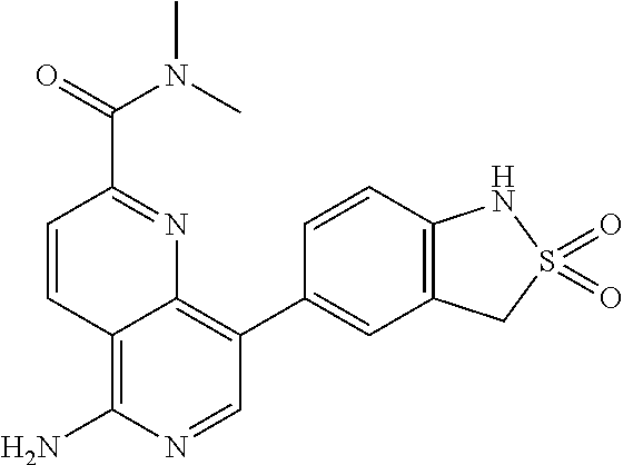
C1=CC2=C(N)N=CC(C3=CC4=C(C=C3)NS(=O)(=O)C4)=C2N=C1C(=O)N(C)C
